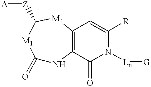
C1(=O)NC2=C([M4]C([Z][A])[M1]1)C=C([R])N([Ln][G])C2=O
